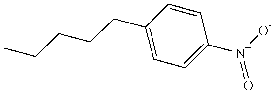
C1=CC(CCCCC)=CC=C1[N+]([O-])=O
